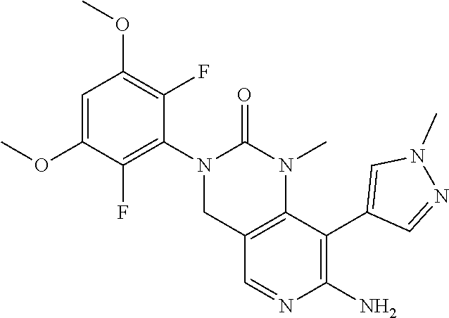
C1(OC)=C(F)C(N2CC3=C(N(C)C2=O)C(C2=CN(C)N=C2)=C(N)N=C3)=C(F)C(OC)=C1
